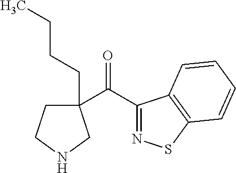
C1(C(C2(CCCC)CCNC2)=O)=NSC2=C1C=CC=C2
